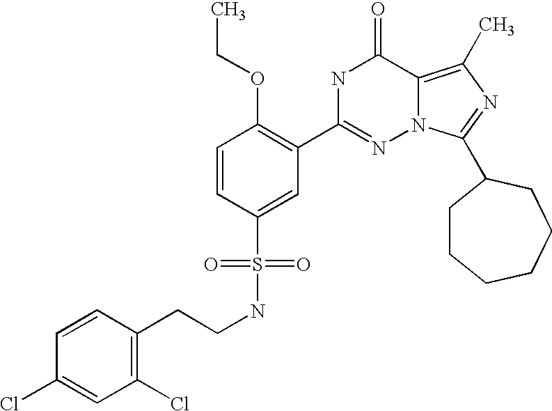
C(CC1=C(Cl)C=C(Cl)C=C1)NS(C1=CC(C2=NN3C(=C(C)N=C3C3CCCCCC3)C(=O)N2)=C(OCC)C=C1)(=O)=O
